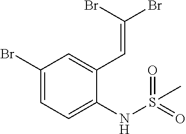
C1(Br)=CC=C(NS(=O)(=O)C)C(C=C(Br)Br)=C1
